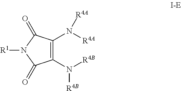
C1(N([R4B])[R4B])=C(N([R4A])[R4A])C(=O)N([R1])C1=O
